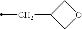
C1(CC)COC1
